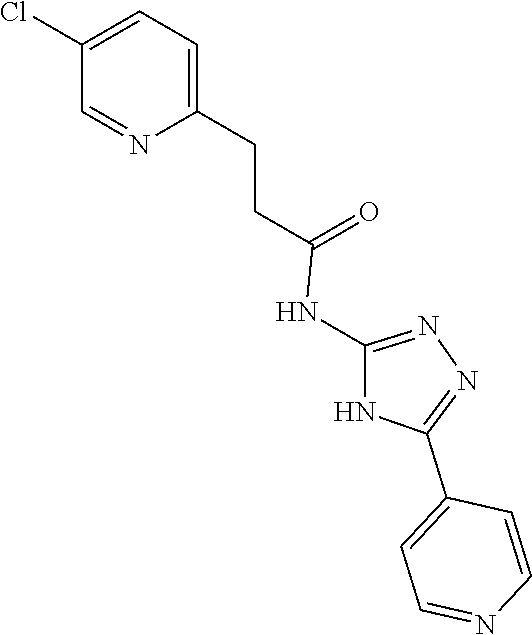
N1=C(NC(CCC2=CC=C(Cl)C=N2)=O)NC(C2=CC=NC=C2)=N1
